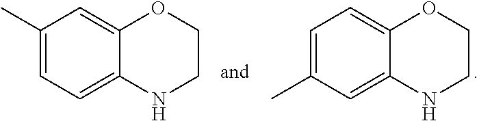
C1=C(C)C=C2C(=C1)OCCN2.C1(C)=CC=C2C(=C1)OCCN2
